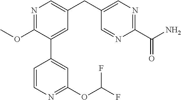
N1=C(OC)C(C2=CC(OC(F)F)=NC=C2)=CC(CC2=CN=C(C(N)=O)N=C2)=C1
